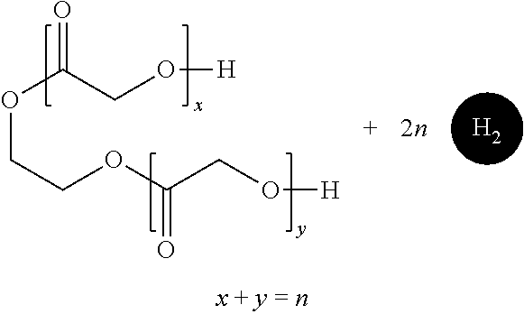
O(CCOC(CO[H])=O)C(=O)CO[H].[H2]
